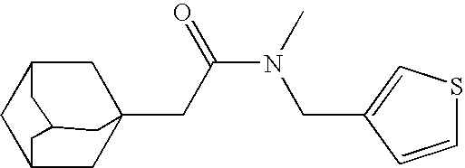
C12CC3(CC(N(C)CC4=CSC=C4)=O)CC(C1)CC(C2)C3
